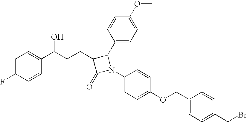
C1=C(F)C=CC(C(CCC2C(=O)N(C3=CC=C(OCC4=CC=C(CBr)C=C4)C=C3)C2C2=CC=C(OC)C=C2)O)=C1
